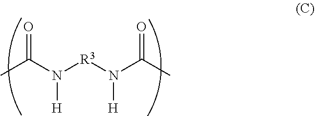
O=C(N([R3]N(C(=O)C)[H])[H])C
